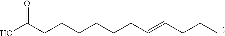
C(CC=CCCCCCCC(O)=O)C
